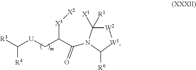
[R3]C([U]CC(C(=O)N1C([X1])([R1])[W2][W1]C1[R6])[X3][X2])[R4]
